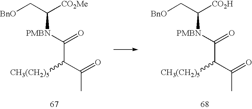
C([BnO])C([CO2Me])[PMBN]C(=O)C([CH3(CH2)5])C(C)=O.C([BnO])C([CO2H])[PMBN]C(=O)C([CH3(CH2)5])C(C)=O
